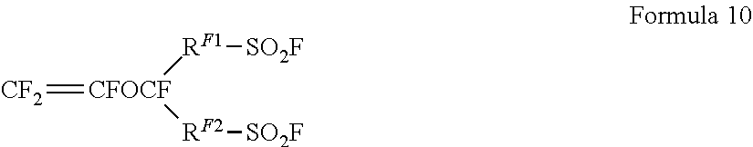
[CF2]=[CFOCF]([RF1][SO2F])[RF2][SO2F]
